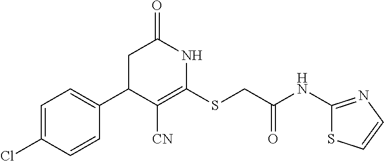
C1=C(C2C([CN])=C(SCC(=O)NC3=NC=CS3)NC(=O)C2)C=CC(Cl)=C1
